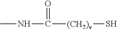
CNC([(CH2)v]S)=O
